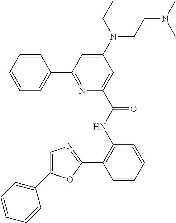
C1=CC(C2=NC(C(NC3=C(C4=NC=C(C5=CC=CC=C5)O4)C=CC=C3)=O)=CC(N(CCN(C)C)CC)=C2)=CC=C1
